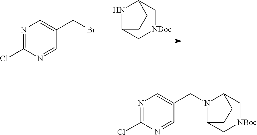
N1=C(Cl)N=CC(CN2C3C[NBoc]CC2CC3)=C1.N1C2C[NBoc]CC1CC2.N1=C(Cl)N=CC(CBr)=C1
